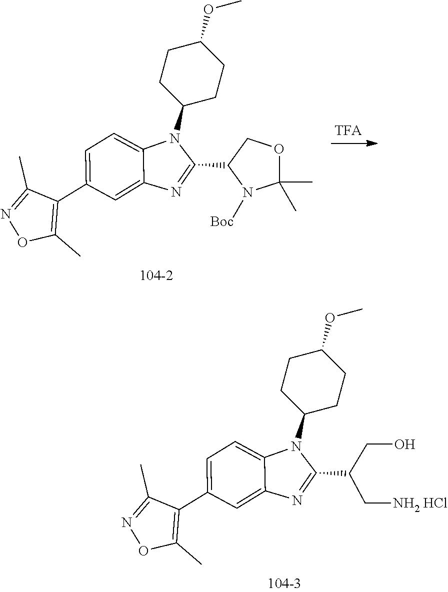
C1(C)=NOC(C)=C1C1=CC=C2C(=C1)N=C(C1N([Boc])C(C)(C)OC1)N2C1CCC(OC)CC1.C1(C)=NOC(C)=C1C1=CC=C2C(=C1)N=C(C(C[NH2 HCl])CO)N2C1CCC(OC)CC1
